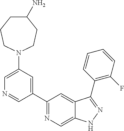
C1(N2CCCC(N)CC2)=CN=CC(C2=NC=C3C(=C2)C(C2=C(F)C=CC=C2)=NN3)=C1
